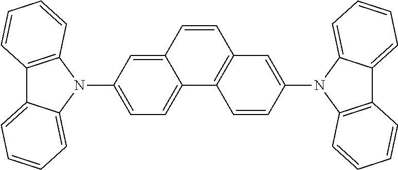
C12=C(N(C3=CC=C4C(=C3)C=CC3=C4C=CC(N4C5=CC=CC=C5C5=C4C=CC=C5)=C3)C3=CC=CC=C13)C=CC=C2
